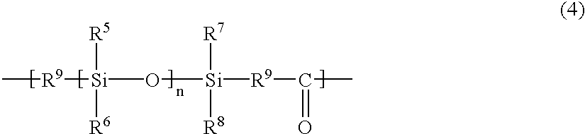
C[R9][Si](O[Si]([R9]C(=O)C)([R7])[R8])(C)([R6])[R5]
